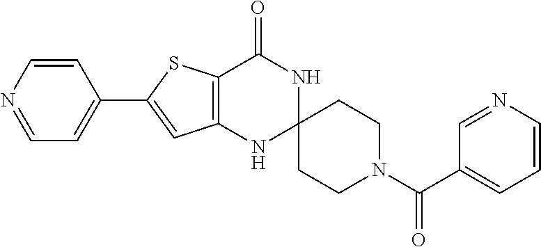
C1=CN=CC=C1C1=CC2=C(S1)C(=O)NC1(N2)CCN(C(C2=CC=CN=C2)=O)CC1
